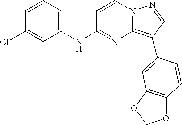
C1(NC2=NC3=C(C4=CC5=C(C=C4)OCO5)C=NN3C=C2)=CC=CC(Cl)=C1
